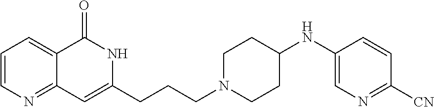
C1=CC=C2C(=N1)C=C(CCCN1CCC(NC3=CN=C([CN])C=C3)CC1)NC2=O
